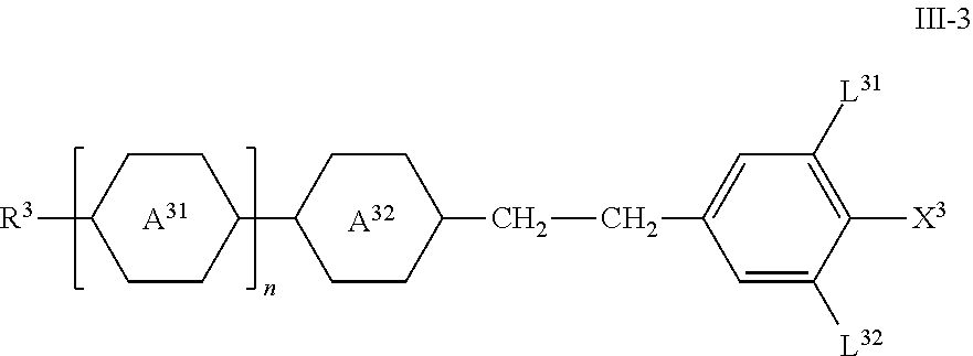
C1CC([R3])CCC1C1CCC(CCC2=CC([L31])=C([X3])C([L32])=C2)CC1.[A31].[A32]
